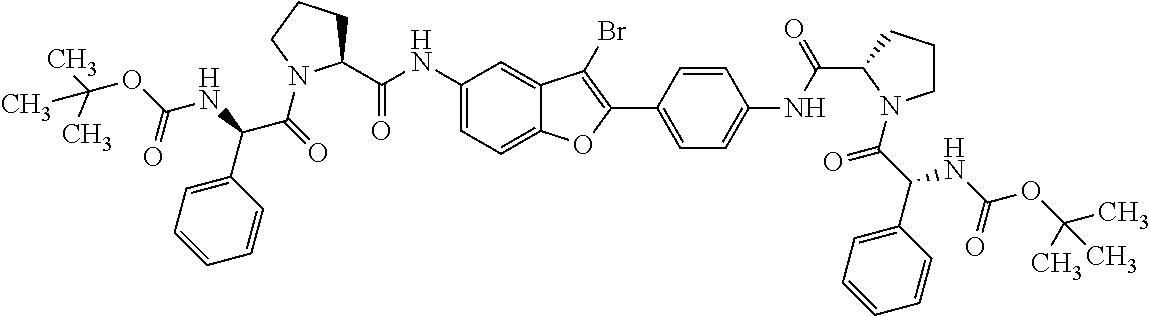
C1(NC(C2CCCN2C(=O)C(NC(=O)OC(C)(C)C)C2=CC=CC=C2)=O)=CC=C2C(=C1)C(Br)=C(C1=CC=C(NC(C3N(C(C(C4=CC=CC=C4)NC(OC(C)(C)C)=O)=O)CCC3)=O)C=C1)O2
